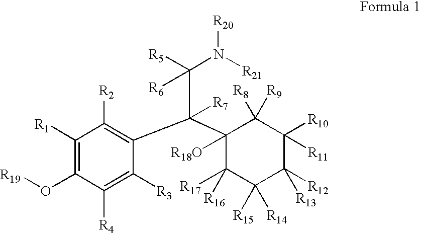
C1([R1])=C(O[R19])C([R4])=C([R3])C(C(C2([R18O])C([R17])([R16])C([R15])([R14])C([R13])([R12])C([R10])([R11])C2([R8])[R9])(C([R6])([R5])N([R21])[R20])[R7])=C1[R2]
